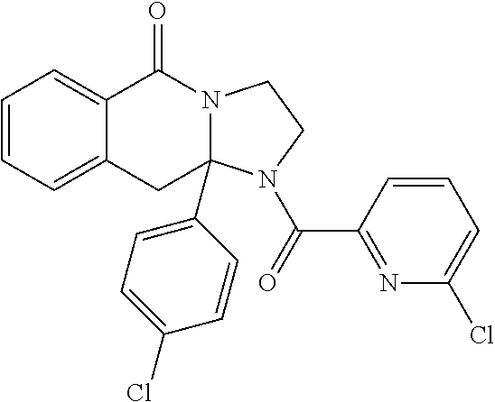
C1=CC=C2C(=C1)C(=O)N1CCN(C(=O)C3=NC(Cl)=CC=C3)C1(C1=CC=C(Cl)C=C1)C2
